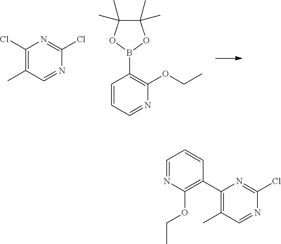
C1(Cl)=C(C)C=NC(Cl)=N1.B1(C2=C(OCC)N=CC=C2)OC(C)(C)C(C)(C)O1.C1=NC(OCC)=C(C2=C(C)C=NC(Cl)=N2)C=C1
